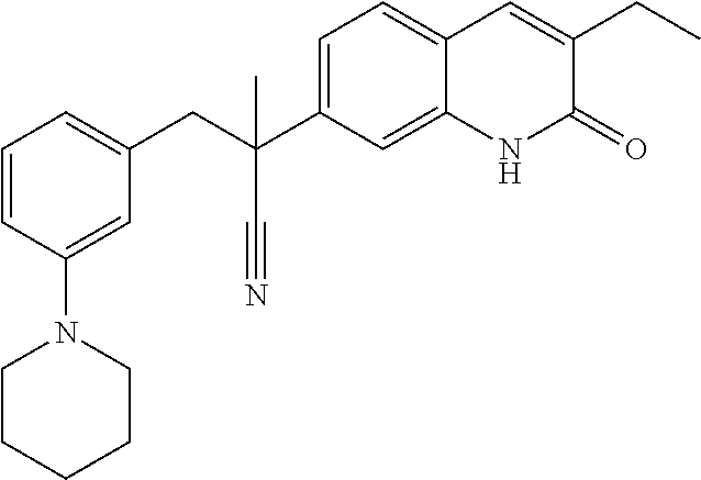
C1CN(C2=CC(CC(C#N)(C3=CC=C4C(=C3)NC(=O)C(CC)=C4)C)=CC=C2)CCC1
